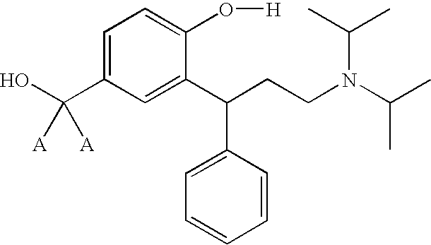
C1=C(C(O)([A])[A])C=C(C(CCN(C(C)C)C(C)C)C2=CC=CC=C2)C(O[H])=C1
